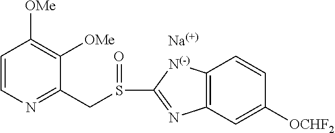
C1=CN=C(CS(C2=NC3=C([N(-)]2)C=CC([OCHF2])=C3)=O)C([OMe])=C1[OMe].[Na(+)]
